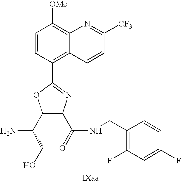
C1=CC(C2=NC(C(=O)NCC3=C(F)C=C(F)C=C3)=C(C(CO)N)O2)=C2C(=C1[OMe])N=C([CF3])C=C2.[IXaa]
